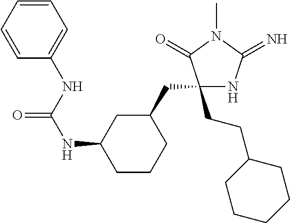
C1(CC2CC(NC(NC3=CC=CC=C3)=O)CCC2)(CCC2CCCCC2)NC(=N)N(C)C1=O
